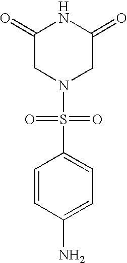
C1=CC(N)=CC=C1S(=O)(=O)N1CC(=O)NC(=O)C1
